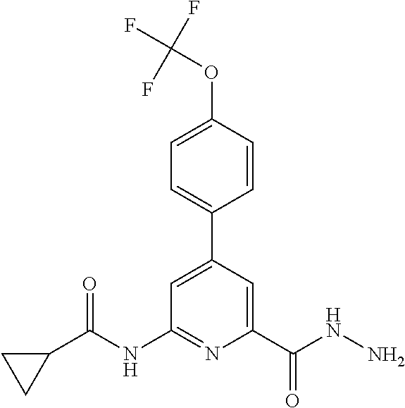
C1=C(C2=CC=C(OC(F)(F)F)C=C2)C=C(C(NN)=O)N=C1NC(C1CC1)=O
